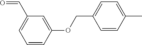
C1=CC(OCC2=CC=C(C)C=C2)=CC(C=O)=C1
